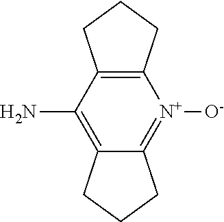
C1(N)=C2CCCC2=[N+]([O-])C2=C1CCC2
